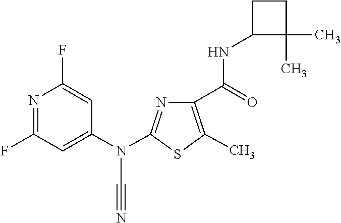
C1(NC(=O)C2=C(C)SC(N(C3=CC(F)=NC(F)=C3)C#N)=N2)C(C)(C)CC1
